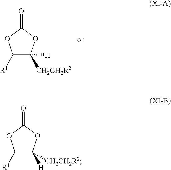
C1([R1])C([CH2CH2R2])([H])OC(=O)O1.C1([R1])C([CH2CH2R2])([H])OC(=O)O1
